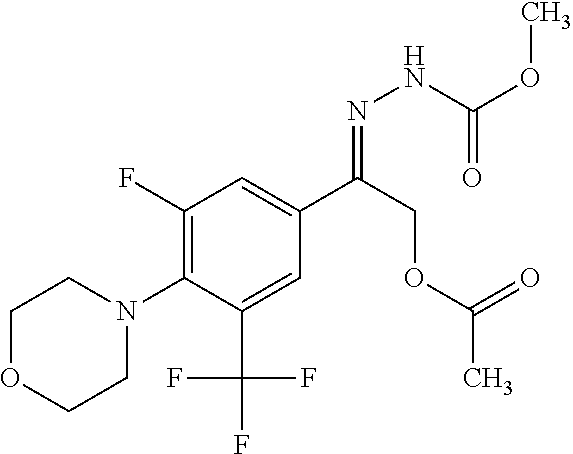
C1OCCN(C2=C(F)C=C(C(COC(C)=O)=NNC(OC)=O)C=C2C(F)(F)F)C1
